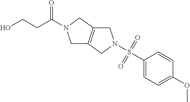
C(CCO)(=O)N1CC2=C(C1)CN(S(C1=CC=C(OC)C=C1)(=O)=O)C2
